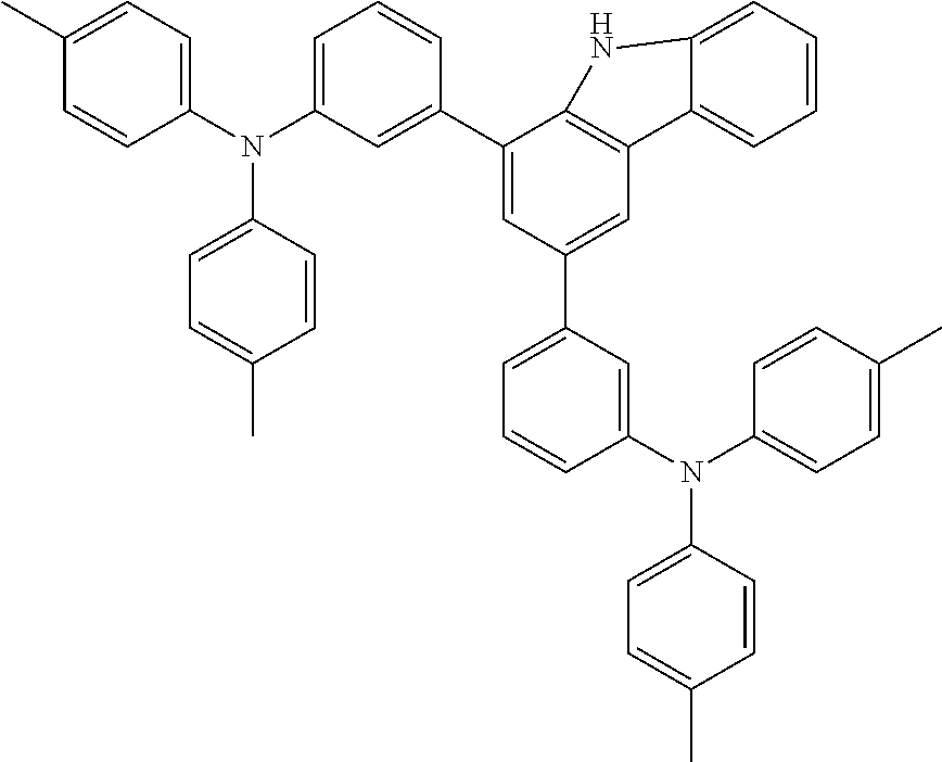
C1(C2=CC(N(C3=CC=C(C)C=C3)C3=CC=C(C)C=C3)=CC=C2)=CC(C2=CC=CC(N(C3=CC=C(C)C=C3)C3=CC=C(C)C=C3)=C2)=CC2=C1NC1=CC=CC=C21
